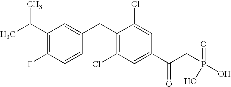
CC(C1=C(F)C=CC(CC2=C(Cl)C=C(C(CP(=O)(O)O)=O)C=C2Cl)=C1)C
